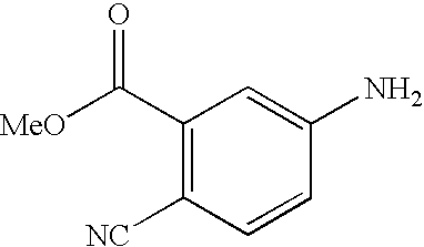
C1(C([MeO])=O)=C([NC])C=CC(N)=C1
